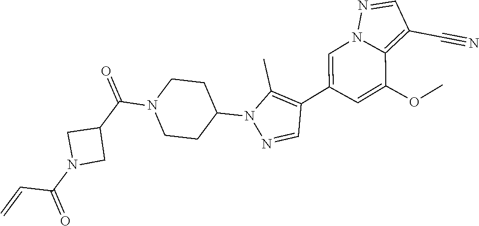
C1=C(C2=C(C)N(C3CCN(C(C4CN(C(=O)C=C)C4)=O)CC3)N=C2)C=C(OC)C2=C(C#N)C=NN12
